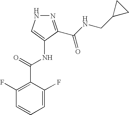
N1N=C(C(NCC2CC2)=O)C(NC(=O)C2=C(F)C=CC=C2F)=C1
